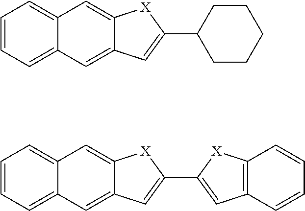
C1=CC=C2C(=C1)C=C1C(=C2)[X]C(C2CCCCC2)=C1.C1=CC=C2C(=C1)C=C1C(=C2)[X]C(C2=CC3=C([X]2)C=CC=C3)=C1
